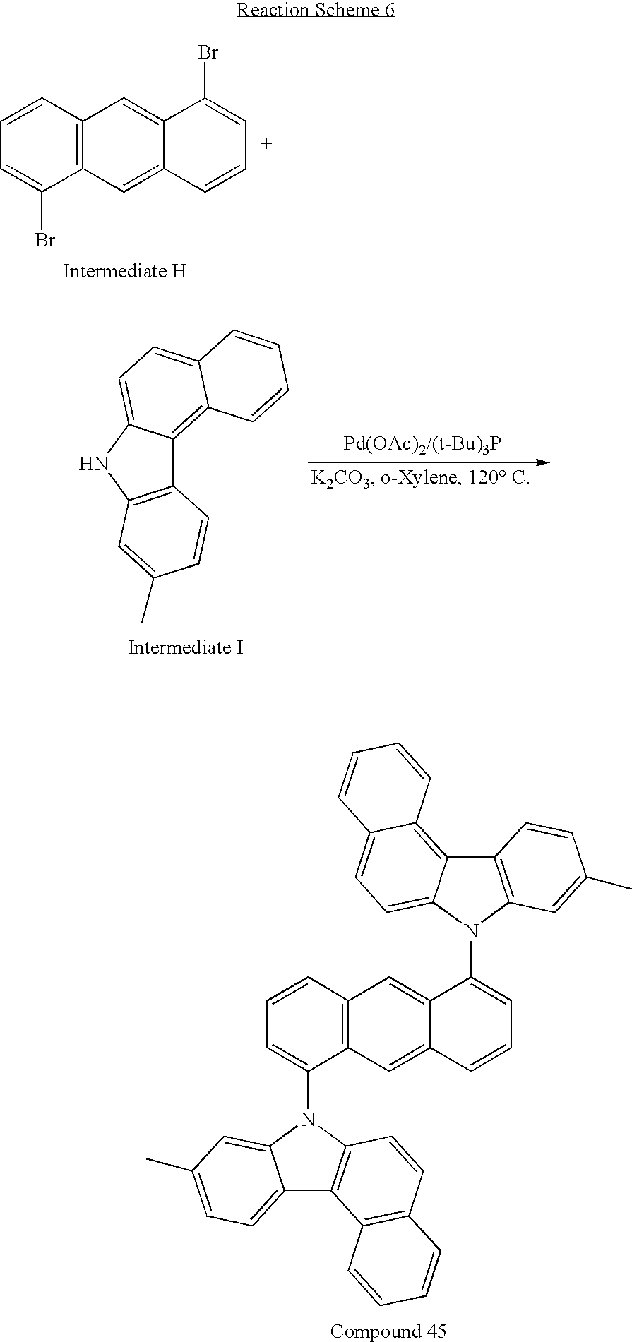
C12=C(C=CC=C1Br)C=C1C(=C2)C=CC=C1Br.C12=C(NC3=CC=C4C(=C13)C=CC=C4)C=C(C)C=C2.C12=C(C=CC=C1N1C3=CC(C)=CC=C3C3=C1C=CC1=C3C=CC=C1)C=C1C(=C2)C=CC=C1N1C2=C(C3=C4C(=CC=C13)C=CC=C4)C=CC(C)=C2
